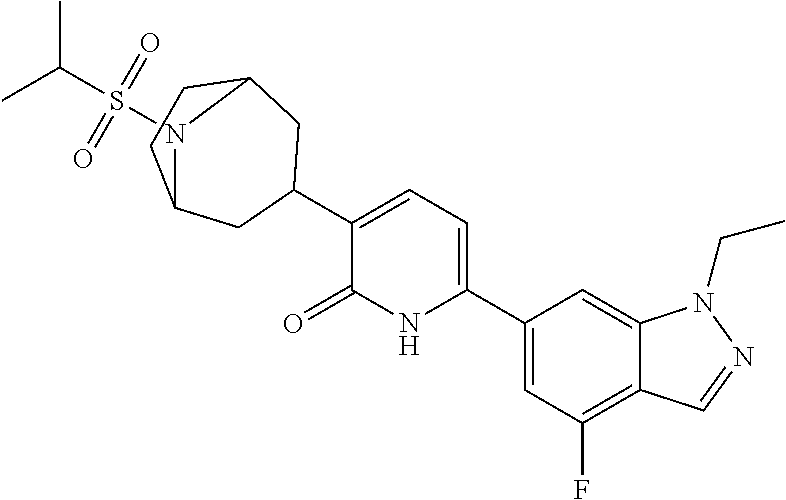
C1(C2=CC=C(C3CC4CCC(C3)N4S(C(C)C)(=O)=O)C(=O)N2)=CC(F)=C2C(=C1)N(CC)N=C2
